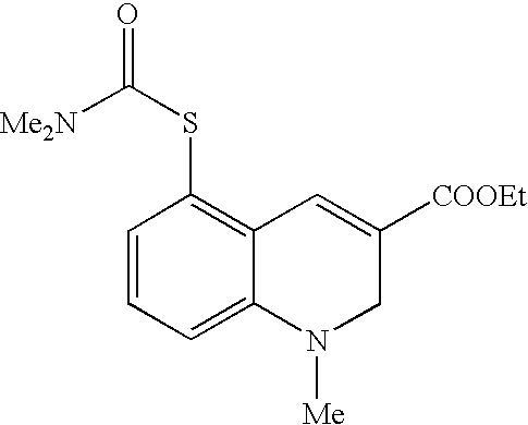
C1=CC=C2C(=C1SC(=O)[Me2N])C=C([COOEt])CN2[Me]
